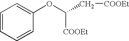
C1=CC=CC(OC(C[COOEt])[COOEt])=C1
